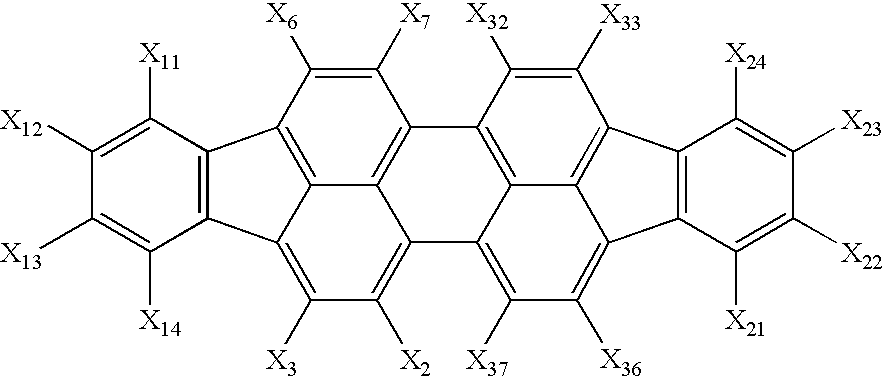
C12=C(C([X11])=C([X12])C([X13])=C1[X14])C1=C3C4=C(C([X7])=C1[X6])C1=C5C(=C([X37])C([X36])=C6C7=C(C([X24])=C([X23])C([X22])=C7[X21])C(=C65)C([X33])=C1[X32])C4=C([X2])C([X3])=C23
